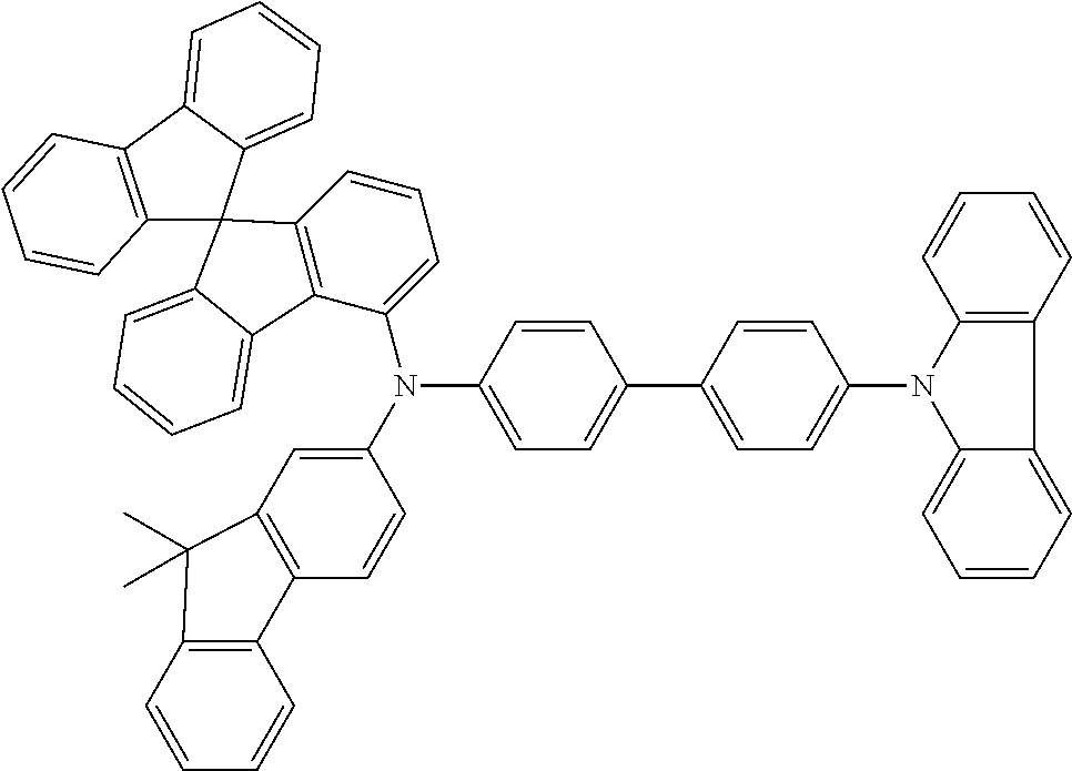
C12=C(C3=CC=CC=C3C13C1=C(C(N(C4=CC=C(C5=CC=C(N6C7=CC=CC=C7C7=C6C=CC=C7)C=C5)C=C4)C4=CC5=C(C=C4)C4=C(C=CC=C4)C5(C)C)=CC=C1)C1=CC=CC=C31)C=CC=C2
